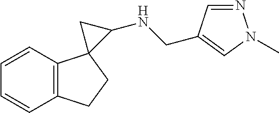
C1=CC2=C(C=C1)C1(CC2)C(NCC2=CN(C)N=C2)C1
